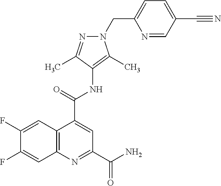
N1=CC(C#N)=CC=C1CN1C(C)=C(NC(C2=CC(C(N)=O)=NC3=C2C=C(F)C(F)=C3)=O)C(C)=N1
